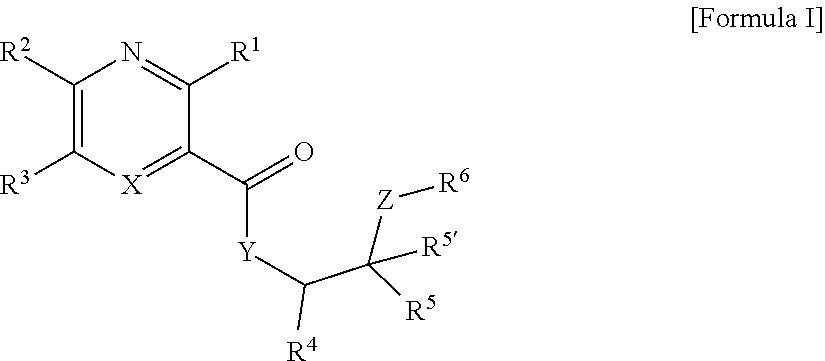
C1([R2])=C([R3])[X]=C(C([Y]C(C([Z][R6])([R5])[R5])[R4])=O)C([R1])=N1
